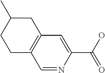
C1=NC(C(O)=O)=CC2=C1CCC(C)C2
